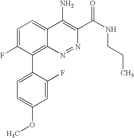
C1=C(F)C(C2=CC=C(OC)C=C2F)=C2C(=C1)C(N)=C(C(NCCC)=O)N=N2
